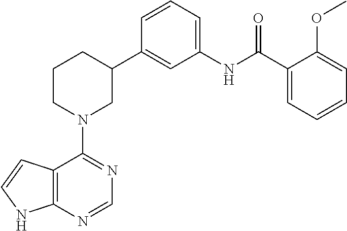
C1(C2CCCN(C3=NC=NC4=C3C=CN4)C2)=CC(NC(C2=CC=CC=C2OC)=O)=CC=C1
